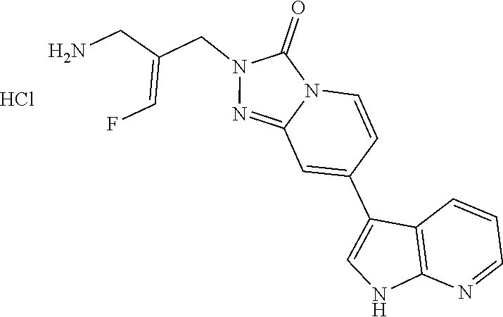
C12=NN(CC(=CF)CN)C(=O)N1C=CC(C1=CNC3=C1C=CC=N3)=C2.Cl
